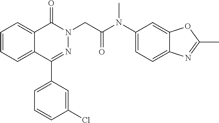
C1=CC=C2C(=C1)C(=O)N(CC(N(C1=CC=C3C(=C1)OC(C)=N3)C)=O)N=C2C1=CC=CC(Cl)=C1
